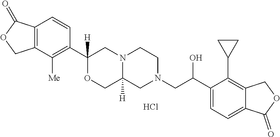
C12=C(C([Me])=C(C3([H])OCC4([H])N(C3)CCN(CC(C3=CC=C5C(=C3C3CC3)COC5=O)O)C4)C=C1)COC2=O.Cl
